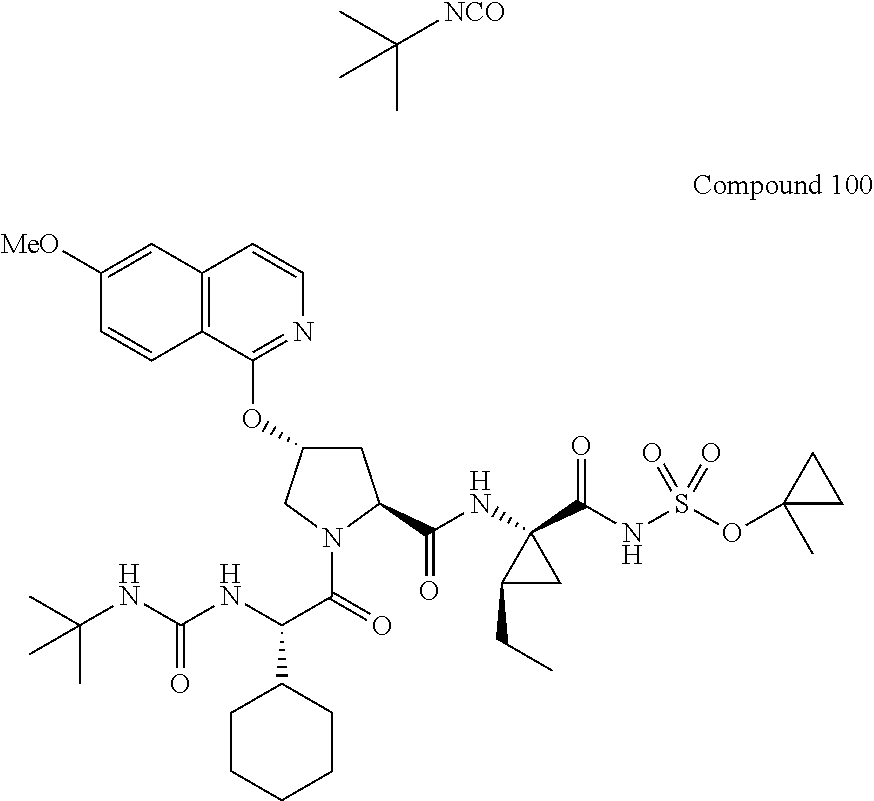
C([NCO])(C)(C)C.C12=C(C=C([MeO])C=C1)C=CN=C2OC1CC(C(NC2(C(NS(OC3(C)CC3)(=O)=O)=O)C(CC)C2)=O)N(C(=O)C(NC(NC(C)(C)C)=O)C2CCCCC2)C1
